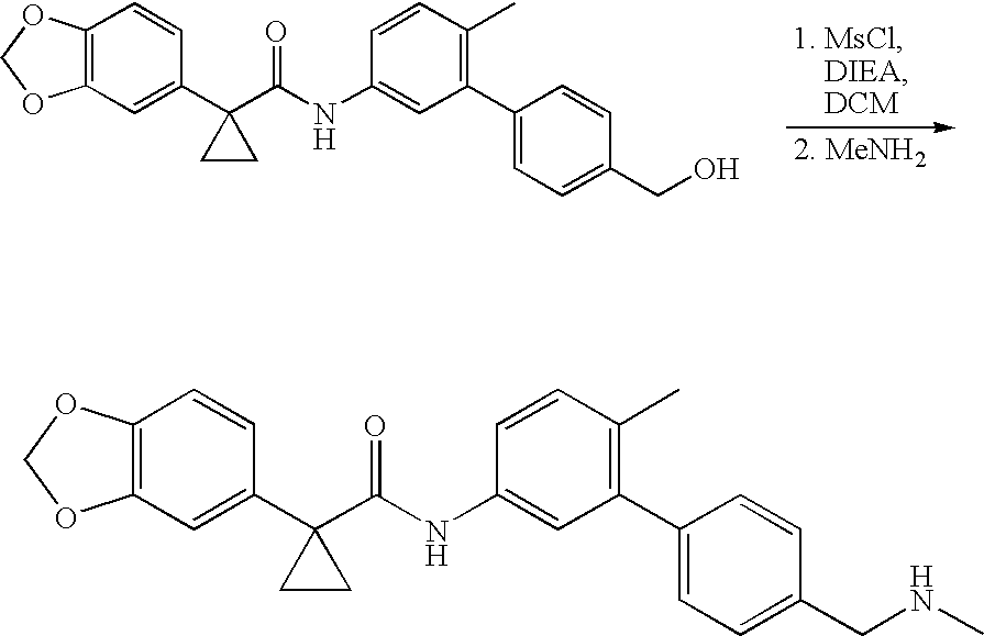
C12=C(C=C(C3(C(NC4=CC(C5=CC=C(CNC)C=C5)=C(C)C=C4)=O)CC3)C=C1)OCO2.C12=C(C=C(C3(C(NC4=CC(C5=CC=C(CO)C=C5)=C(C)C=C4)=O)CC3)C=C1)OCO2
